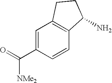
C1=C(C(=O)[NMe2])C=CC2=C1CCC2N
